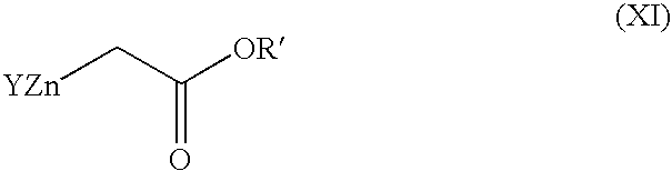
[YZn]CC([OR])=O
